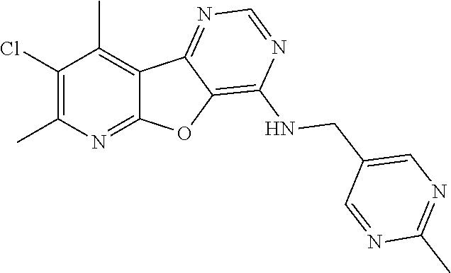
C1(Cl)=C(C)N=C2C(=C1C)C1=NC=NC(NCC3=CN=C(C)N=C3)=C1O2
